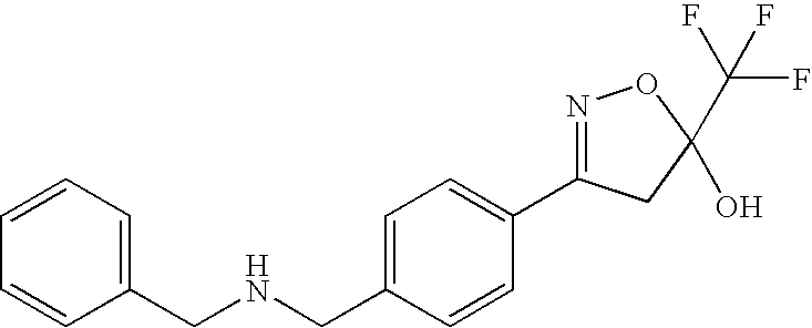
C1(CNCC2=CC=CC=C2)=CC=C(C2=NOC(C(F)(F)F)(O)C2)C=C1
